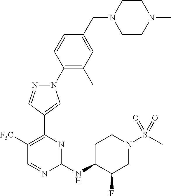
N1(C2=C(C)C=C(CN3CCN(C)CC3)C=C2)N=CC(C2=C([F3C])C=NC(NC3CCN(S(=O)(=O)C)CC3F)=N2)=C1
